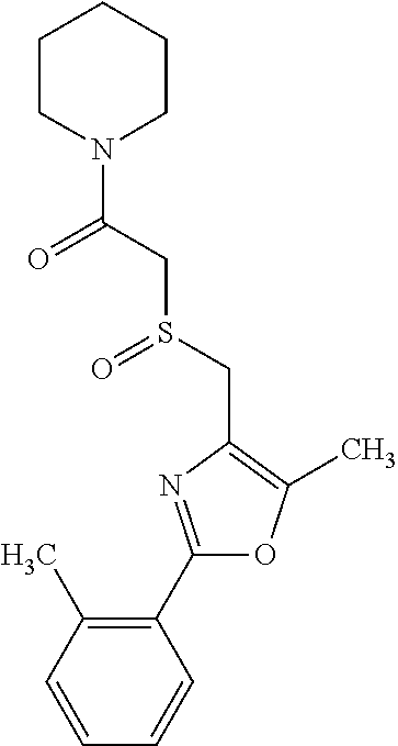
C1(C2=NC(CS(=O)CC(=O)N3CCCCC3)=C(C)O2)=C(C)C=CC=C1
